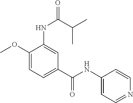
C1(NC(C2=CC=C(OC)C(NC(C(C)C)=O)=C2)=O)=CC=NC=C1
